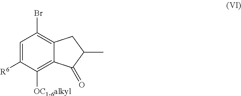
C1=C([R6])C([OC1-6alkyl])=C2C(=C1Br)CC(C)C2=O
